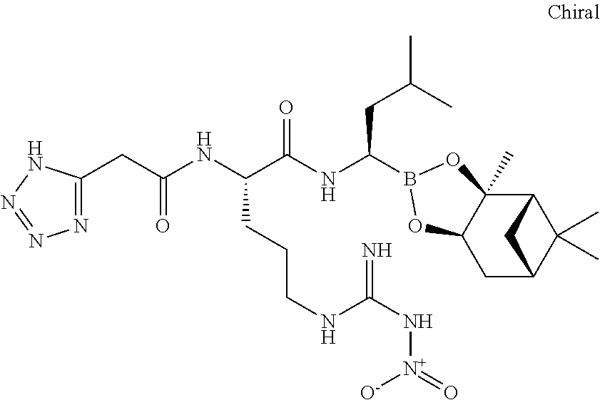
C12C3(C)C(CC(C1(C)C)C2)OB(C(NC(C(NC(=O)CC1=NN=NN1)CCCNC(N[N+]([O-])=O)=N)=O)CC(C)C)O3
